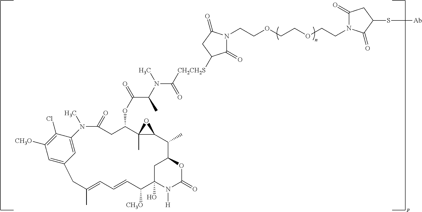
C12=CC([CH3O])=C(Cl)C(=C1)N(C)C(=O)CC(OC(C(C)N(C([CH2CH2S]C1C(=O)N(CCOCCOCCN3C(=O)CC(S[Ab])C3=O)C(=O)C1)=O)C)=O)C1(C)C(C(C)C3CC(O)(N([H])C(=O)O3)C([CH3O])C=CC=C(C)C2)O1
